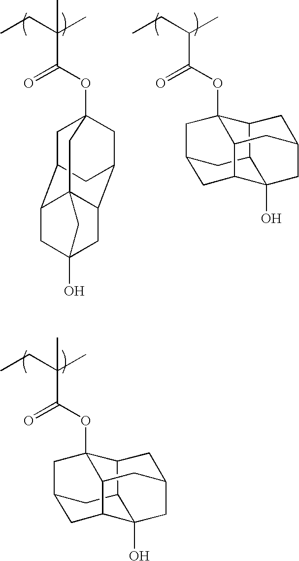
C1C2CC3CC1(OC(=O)C(CC)(C)C)CC14C3CC(O)(CC21)C4.C12CC3C4C(O)(C1)C1CC(C4)CC3(OC(=O)C(CC)C)C1C2.C12CC3C4C(O)(C1)C1CC(C4)CC3(OC(=O)C(CC)(C)C)C1C2
